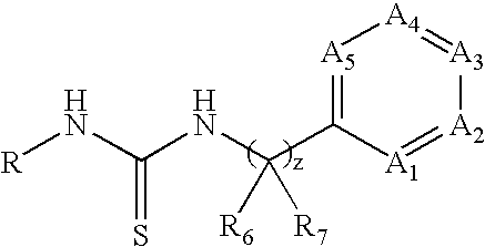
[R]NC(NC(C1=[A5][A4]=[A3][A2]=[A1]1)([R6])[R7])=S
